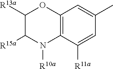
C12=C(C([R11a])=CC(C)=C1)N([R10a])C([R15a])C([R13a])O2
